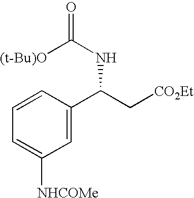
C1=C(C(C[CO2Et])NC(=O)[(t-Bu)O])C=CC=C1[NHCOMe]
